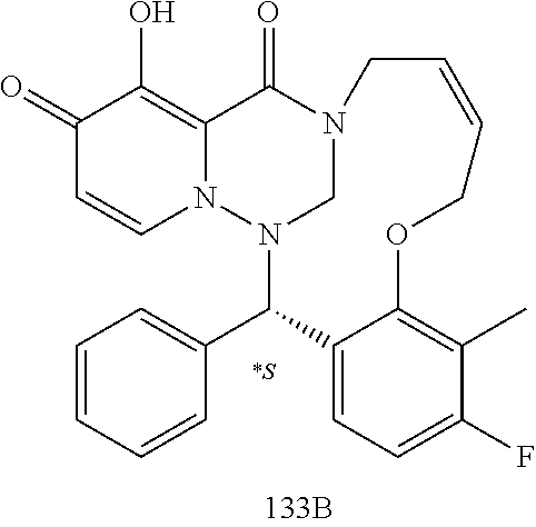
C1(=O)C=CN2C(=C1O)C(=O)N1CN2C(C2=CC=CC=C2)C2=CC=C(F)C(C)=C2OCC=CC1
